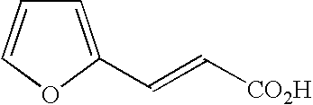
C1=C(C=C[CO2H])OC=C1
